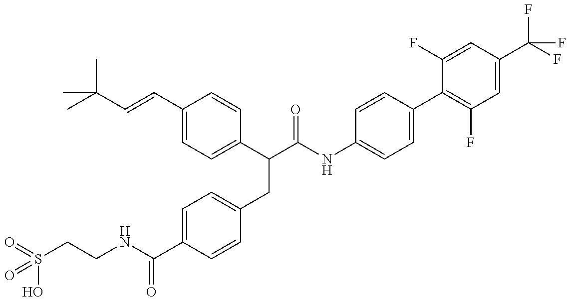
O=S(CCNC(C1=CC=C(CC(C(NC2=CC=C(C3=C(F)C=C(C(F)(F)F)C=C3F)C=C2)=O)C2=CC=C(C=CC(C)(C)C)C=C2)C=C1)=O)(O)=O
